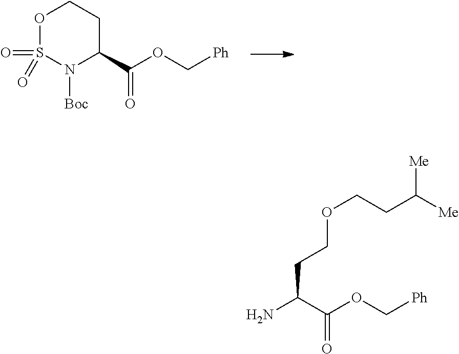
N1([Boc])C(C(OC[Ph])=O)CCOS1(=O)=O.NC(C(OC[Ph])=O)CCOCCC([Me])[Me]
